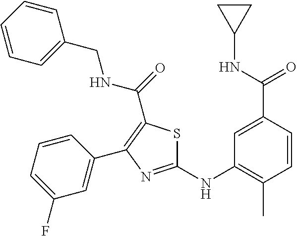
C1(NC2=C(C)C=CC(C(NC3CC3)=O)=C2)=NC(C2=CC(F)=CC=C2)=C(C(=O)NCC2=CC=CC=C2)S1
